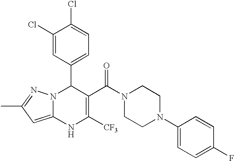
C1(Cl)=CC(C2N3C(=CC(C)=N3)NC([CF3])=C2C(N2CCN(C3=CC=C(F)C=C3)CC2)=O)=CC=C1Cl
